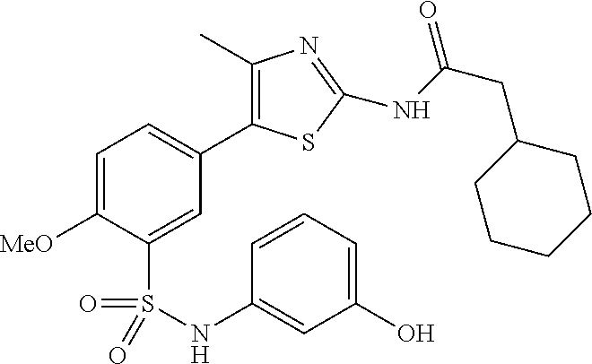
C1=C([MeO])C(S(NC2=CC(O)=CC=C2)(=O)=O)=CC(C2=C(C)N=C(NC(=O)CC3CCCCC3)S2)=C1
